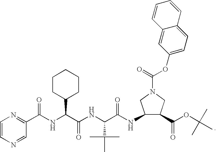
C1=CN=CC(C(NC(C2CCCCC2)C(=O)NC(C(C)(C)C)C(NC2C(C(OC(C)(C)C)=O)CN(C(=O)OC3=CC=C4C(=C3)C=CC=C4)C2)=O)=O)=N1
